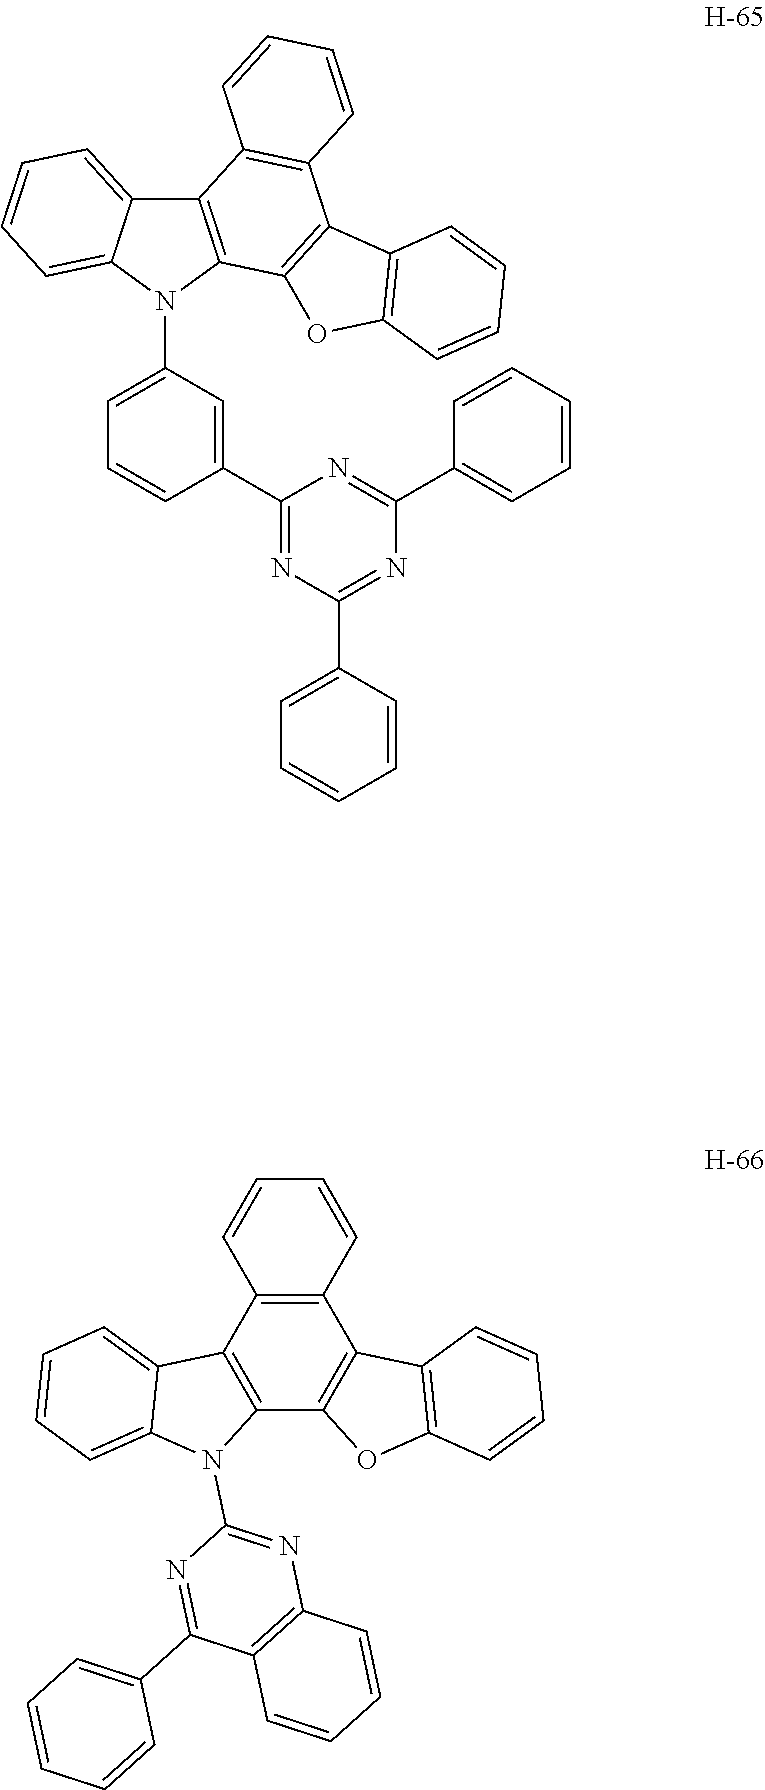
C1(C2=CC(N3C4=C(C5=CC=CC=C35)C3=C(C5=C4OC4=C5C=CC=C4)C=CC=C3)=CC=C2)=NC(C2=CC=CC=C2)=NC(C2=CC=CC=C2)=N1.C12=C(C=CC=C1)C1=C(C3=C2C2=CC=CC=C2N3C2=NC3=C(C(C4=CC=CC=C4)=N2)C=CC=C3)OC2=C1C=CC=C2
